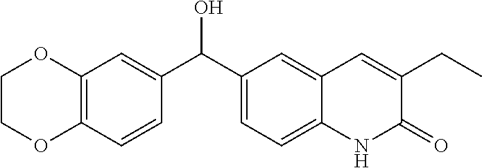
C12=C(C=CC(C(O)C3=CC=C4C(=C3)C=C(CC)C(=O)N4)=C1)OCCO2
